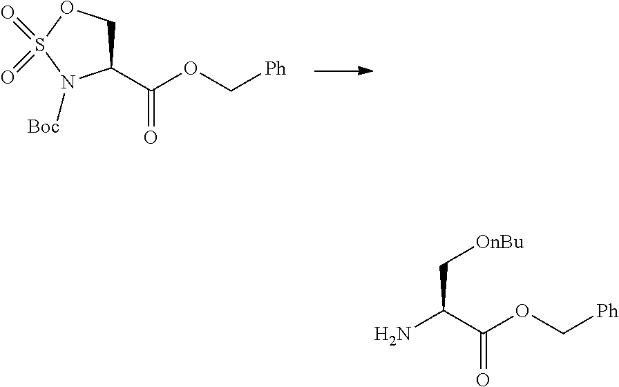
C(C[OnBu])(C(OC[Ph])=O)N.C1(C(OC[Ph])=O)COS(=O)(=O)N1[Boc]
